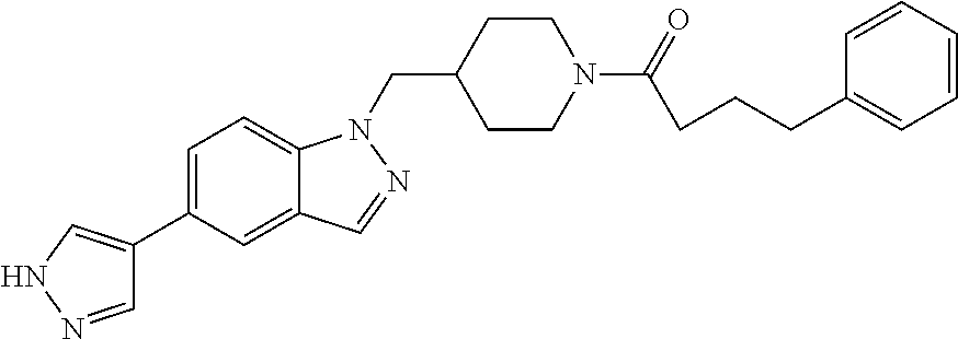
N1N=CC(C2=CC=C3C(=C2)C=NN3CC2CCN(C(=O)CCCC3=CC=CC=C3)CC2)=C1
